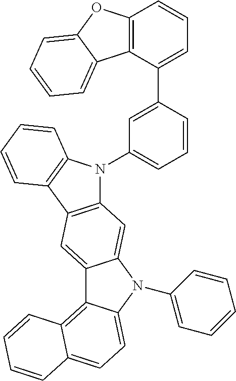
C12=C(C(C3=CC(N4C5=C(C6=C4C=CC=C6)C=C4C(=C5)N(C5=CC=CC=C5)C5=CC=C6C(=C45)C=CC=C6)=CC=C3)=CC=C1)C1=CC=CC=C1O2
